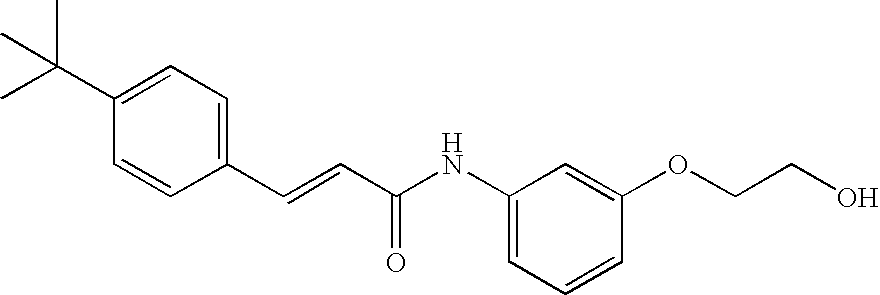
CC(C1=CC=C(C=CC(NC2=CC=CC(OCCO)=C2)=O)C=C1)(C)C
